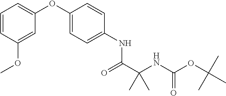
C1=CC(OC)=CC(OC2=CC=C(NC(C(NC(OC(C)(C)C)=O)(C)C)=O)C=C2)=C1
